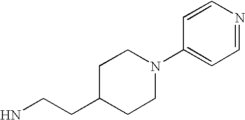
NCCC1CCN(C2=CC=NC=C2)CC1
